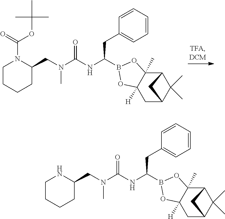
C1=CC=CC=C1CC(NC(=O)N(C)CC1NCCCC1)B1OC2(C)C3C(C)(C)C(CC2([H])O1)C3.C1=CC=CC=C1CC(NC(=O)N(C)CC1N(C(OC(C)(C)C)=O)CCCC1)B1OC2(C)C3C(C)(C)C(CC2([H])O1)C3
